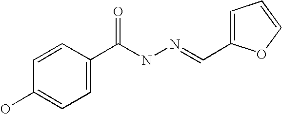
C1(O)=CC=C(C(NN=CC2=CC=CO2)=O)C=C1
